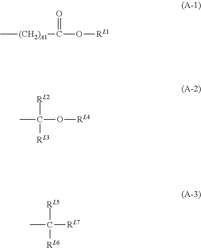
C[(CH2)A1]C(O[RL1])=O.C(O[RL4])([RL2])(C)[RL3].[RL5]C([RL7])(C)[RL6]
